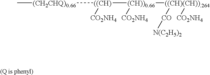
C[(CH2CHQ)0.66][((CH)]([(CH))0.66]([((CH)(CH)).264]([CO][N(C2H5)2])[CO2NH4])[CO2NH4])[CO2NH4]
